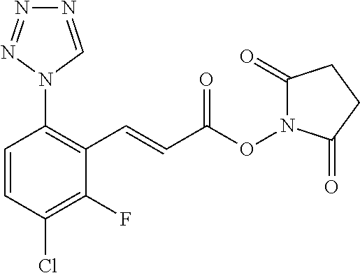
C1=CC(Cl)=C(F)C(C=CC(ON2C(=O)CCC2=O)=O)=C1N1N=NN=C1
